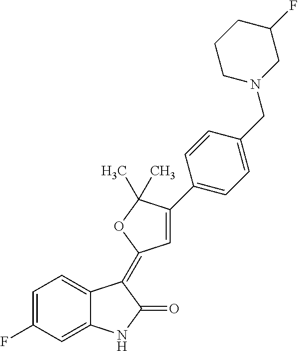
C1=C2C(=CC(F)=C1)NC(=O)C2=C1C=C(C2=CC=C(CN3CC(F)CCC3)C=C2)C(C)(C)O1
